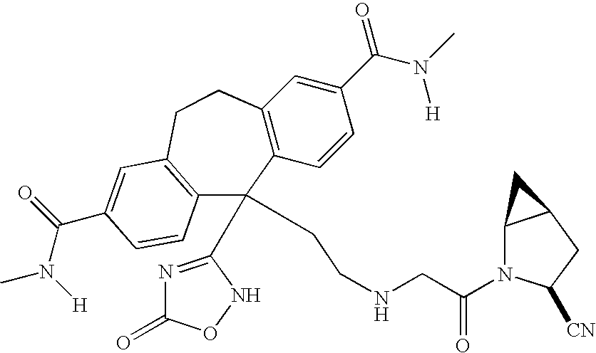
C12=C(C=CC(C(N(C)[H])=O)=C1)C(C1=NC(=O)ON1)(CCNCC(N1C3C(CC1[CN])C3)=O)C1=C(CC2)C=C(C(N(C)[H])=O)C=C1
